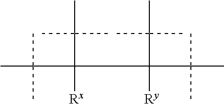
C(C)(C)(C)C(C(C)(C)C)([Rx])C(C(C)(C)C)(C(C)(C)C)[Ry]
